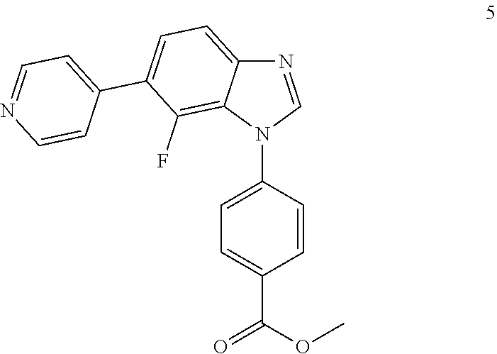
N1=CN(C2=CC=C(C(OC)=O)C=C2)C2=C(F)C(C3=CC=NC=C3)=CC=C12
